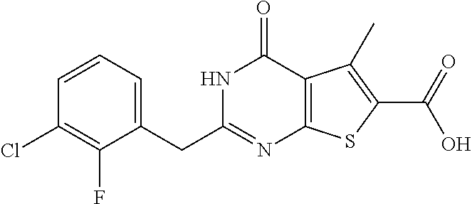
C1(CC2=NC3=C(C(=O)N2)C(C)=C(C(O)=O)S3)=CC=CC(Cl)=C1F
